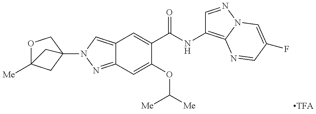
C12=CN(C34CC([Me])(OC3)C4)N=C1C=C(OC([Me])[Me])C(C(NC1=C3N(N=C1)C=C(F)C=N3)=O)=C2
